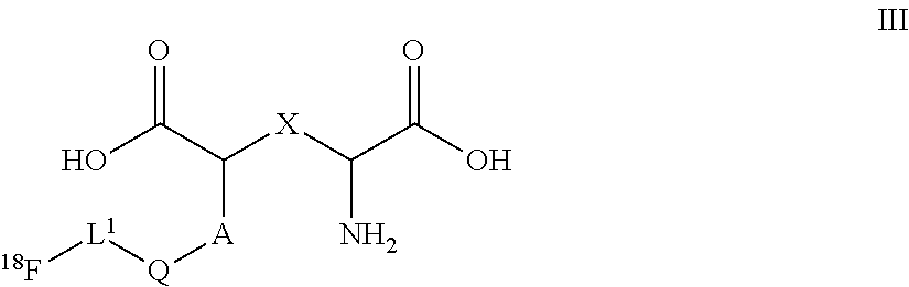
OC(C([X]C(C(O)=O)N)[A][Q][L1][18F])=O
